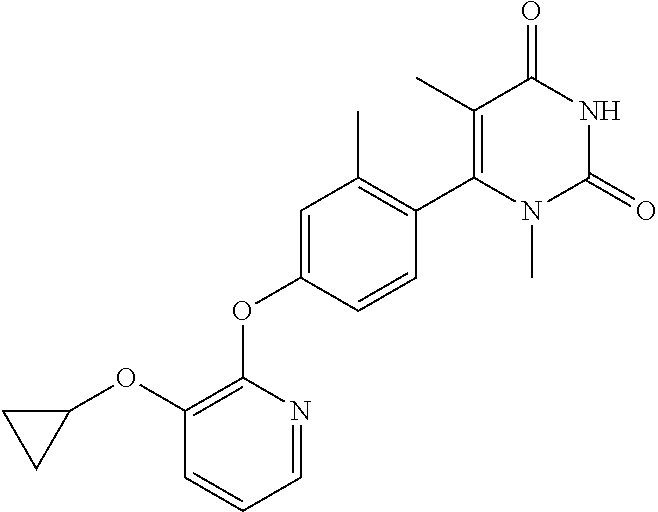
C1(C)=C(C2=C(C)C=C(OC3=C(OC4CC4)C=CC=N3)C=C2)N(C)C(=O)NC1=O
